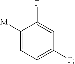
[M]C1=CC=C(F)C=C1F
